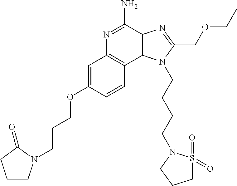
C12=C(C(N)=NC3=C1C=CC(OCCCN1CCCC1=O)=C3)N=C(COCC)N2CCCCN1S(=O)(=O)CCC1
